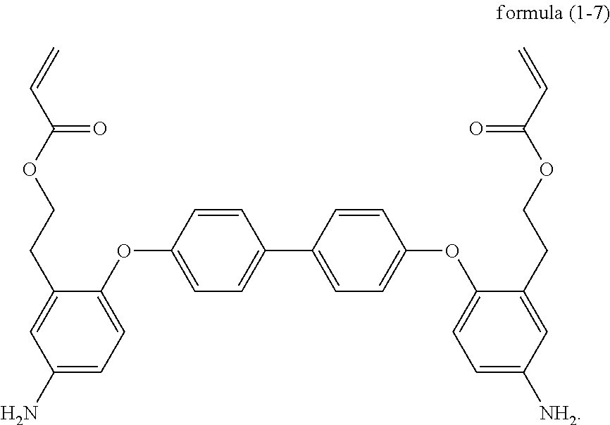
C1=C(OC2=CC=C(N)C=C2CCOC(C=C)=O)C=CC(C2=CC=C(OC3=CC=C([NH2])C=C3CCOC(=O)C=C)C=C2)=C1
